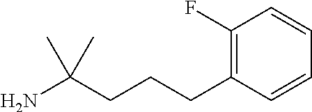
C1=CC(CCCC(N)(C)C)=C(F)C=C1
